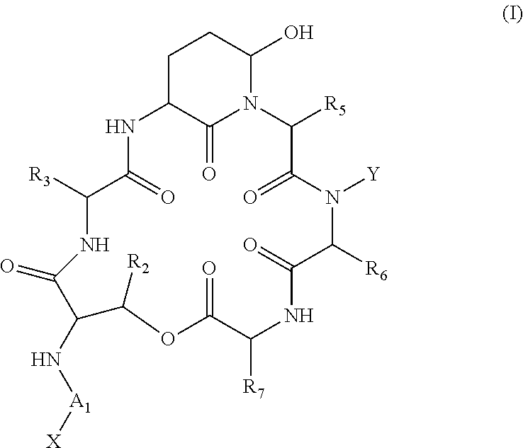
C1C2NC(=O)C([R3])NC(=O)C(N[A1][X])C([R2])OC(=O)C([R7])NC(=O)C([R6])N([Y])C(=O)C([R5])N(C(O)C1)C2=O
